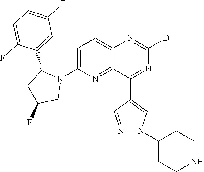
C1=C(N2C(C3=CC(F)=CC=C3F)CC(F)C2)N=C2C(=C1)N=C([D])N=C2C1=CN(C2CCNCC2)N=C1
